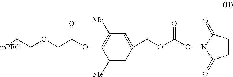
C1=C(COC(ON2C(=O)CCC2=O)=O)C=C([Me])C(OC(COCC[mPEG])=O)=C1[Me]
